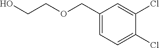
C(O)COCC1=CC=C(Cl)C(Cl)=C1
